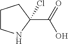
C1CNC(C(=O)O)(Cl)C1
